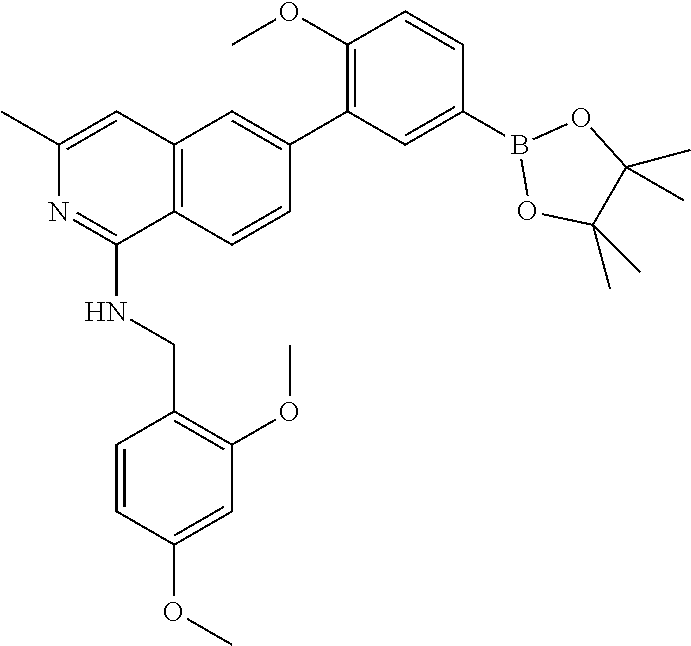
B1(C2=CC(C3=CC4=C(C(NCC5=C(OC)C=C(OC)C=C5)=NC(C)=C4)C=C3)=C(OC)C=C2)OC(C)(C)C(C)(C)O1
